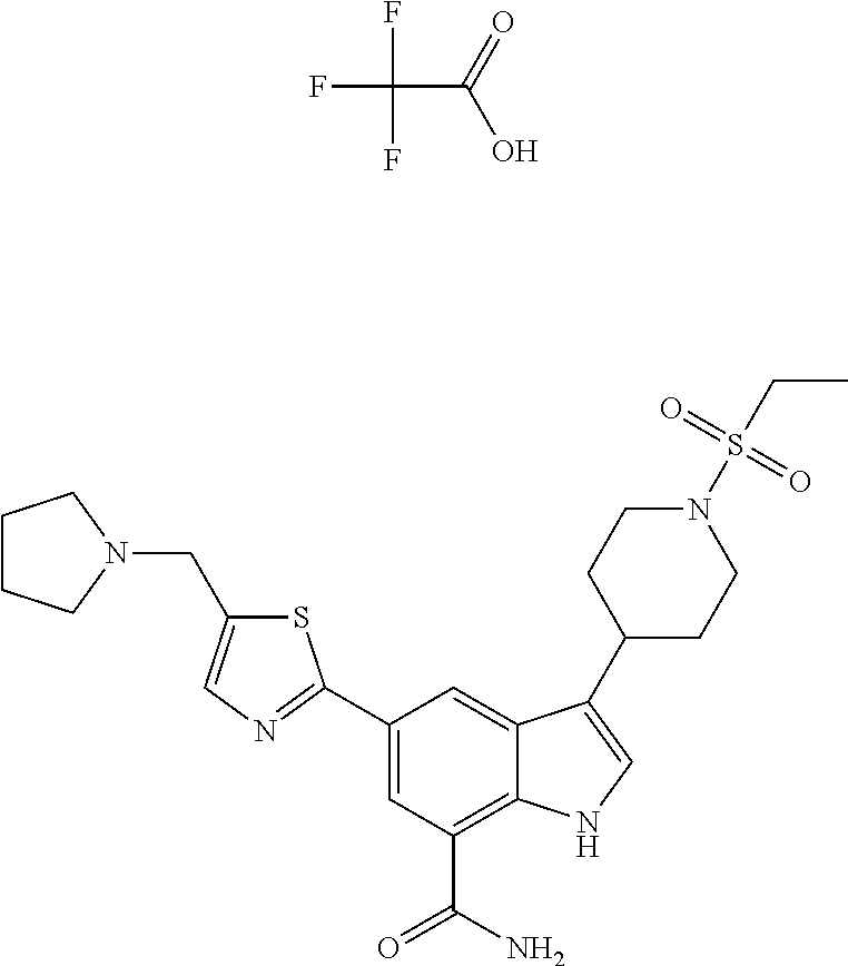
FC(F)(F)C(O)=O.S1C(CN2CCCC2)=CN=C1C1=CC(C(N)=O)=C2C(=C1)C(C1CCN(S(CC)(=O)=O)CC1)=CN2
